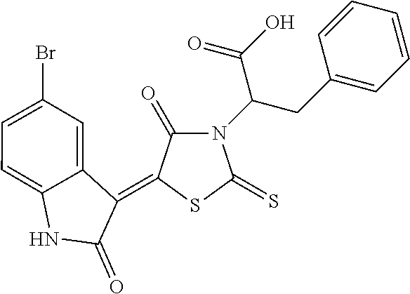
N1(C(CC2=CC=CC=C2)C(=O)O)C(=O)C(=C2C(=O)NC3=CC=C(Br)C=C23)SC1=S
